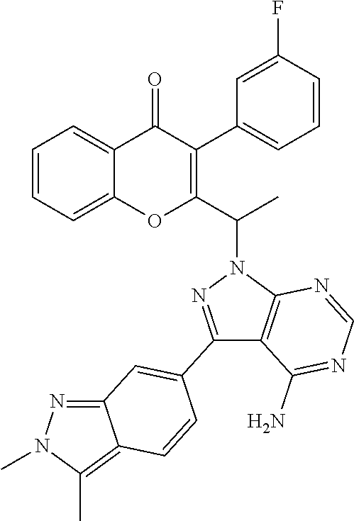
C1=CC=C2C(=C1)OC(C(N1N=C(C3=CC4=NN(C)C(C)=C4C=C3)C3=C1N=CN=C3N)C)=C(C1=CC=CC(F)=C1)C2=O
